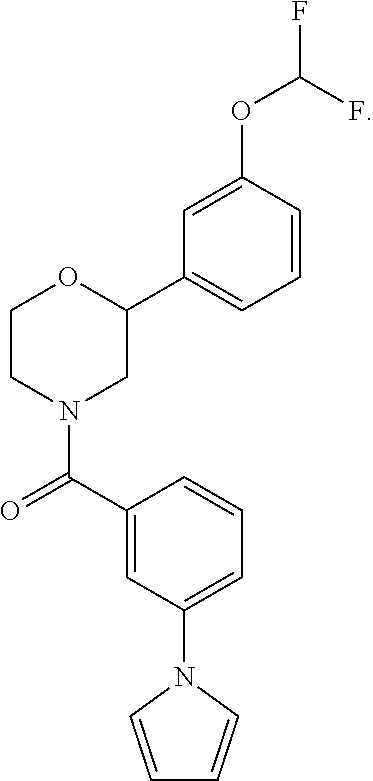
C1(C(N2CC(C3=CC=CC(OC(F)F)=C3)OCC2)=O)=CC(N2C=CC=C2)=CC=C1
